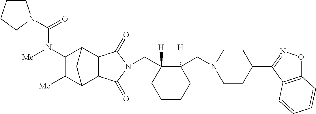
C(C1([H])CCCCC1(CN1CCC(C2=NOC3=C2C=CC=C3)CC1)[H])N1C(=O)C2C3C([Me])C(N([Me])C(=O)N4CCCC4)C(C2C1=O)C3
